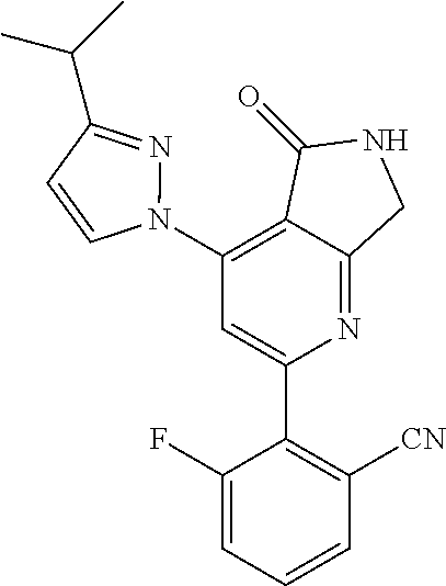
C1(N2N=C(C(C)C)C=C2)=C2C(=NC(C3=C([CN])C=CC=C3F)=C1)CNC2=O
